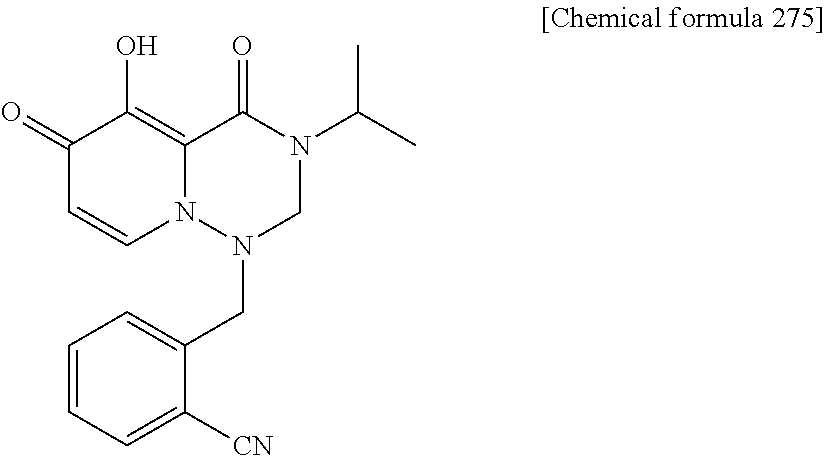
C1(=O)C=CN2C(=C1O)C(=O)N(C(C)C)CN2CC1=CC=CC=C1[CN]
